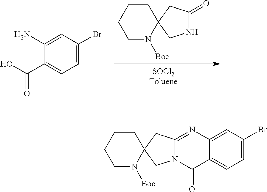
[SOCl2Toluene].N1C(=O)CC2(C1)CCCCN2[Boc].C1(C(O)=O)=CC=C(Br)C=C1N.C12=CC=C(Br)C=C1N=C1N(C2=O)CC2(C1)CCCCN2[Boc]
